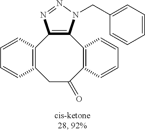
C12=C(CC(=O)C3=C(C4=C1N=NN4CC1=CC=CC=C1)C=CC=C3)C=CC=C2
